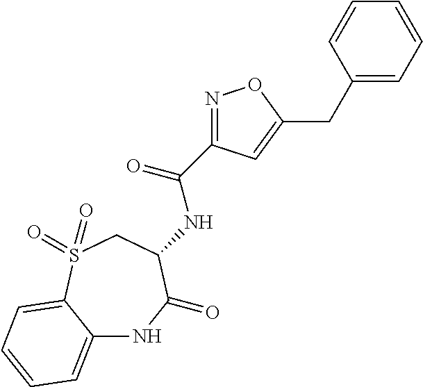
C12=CC=CC=C1S(=O)(=O)CC(NC(=O)C1=NOC(CC3=CC=CC=C3)=C1)C(=O)N2
